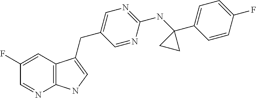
C1(F)=CC2=C(N=C1)NC=C2CC1=CN=C(NC2(C3=CC=C(F)C=C3)CC2)N=C1
